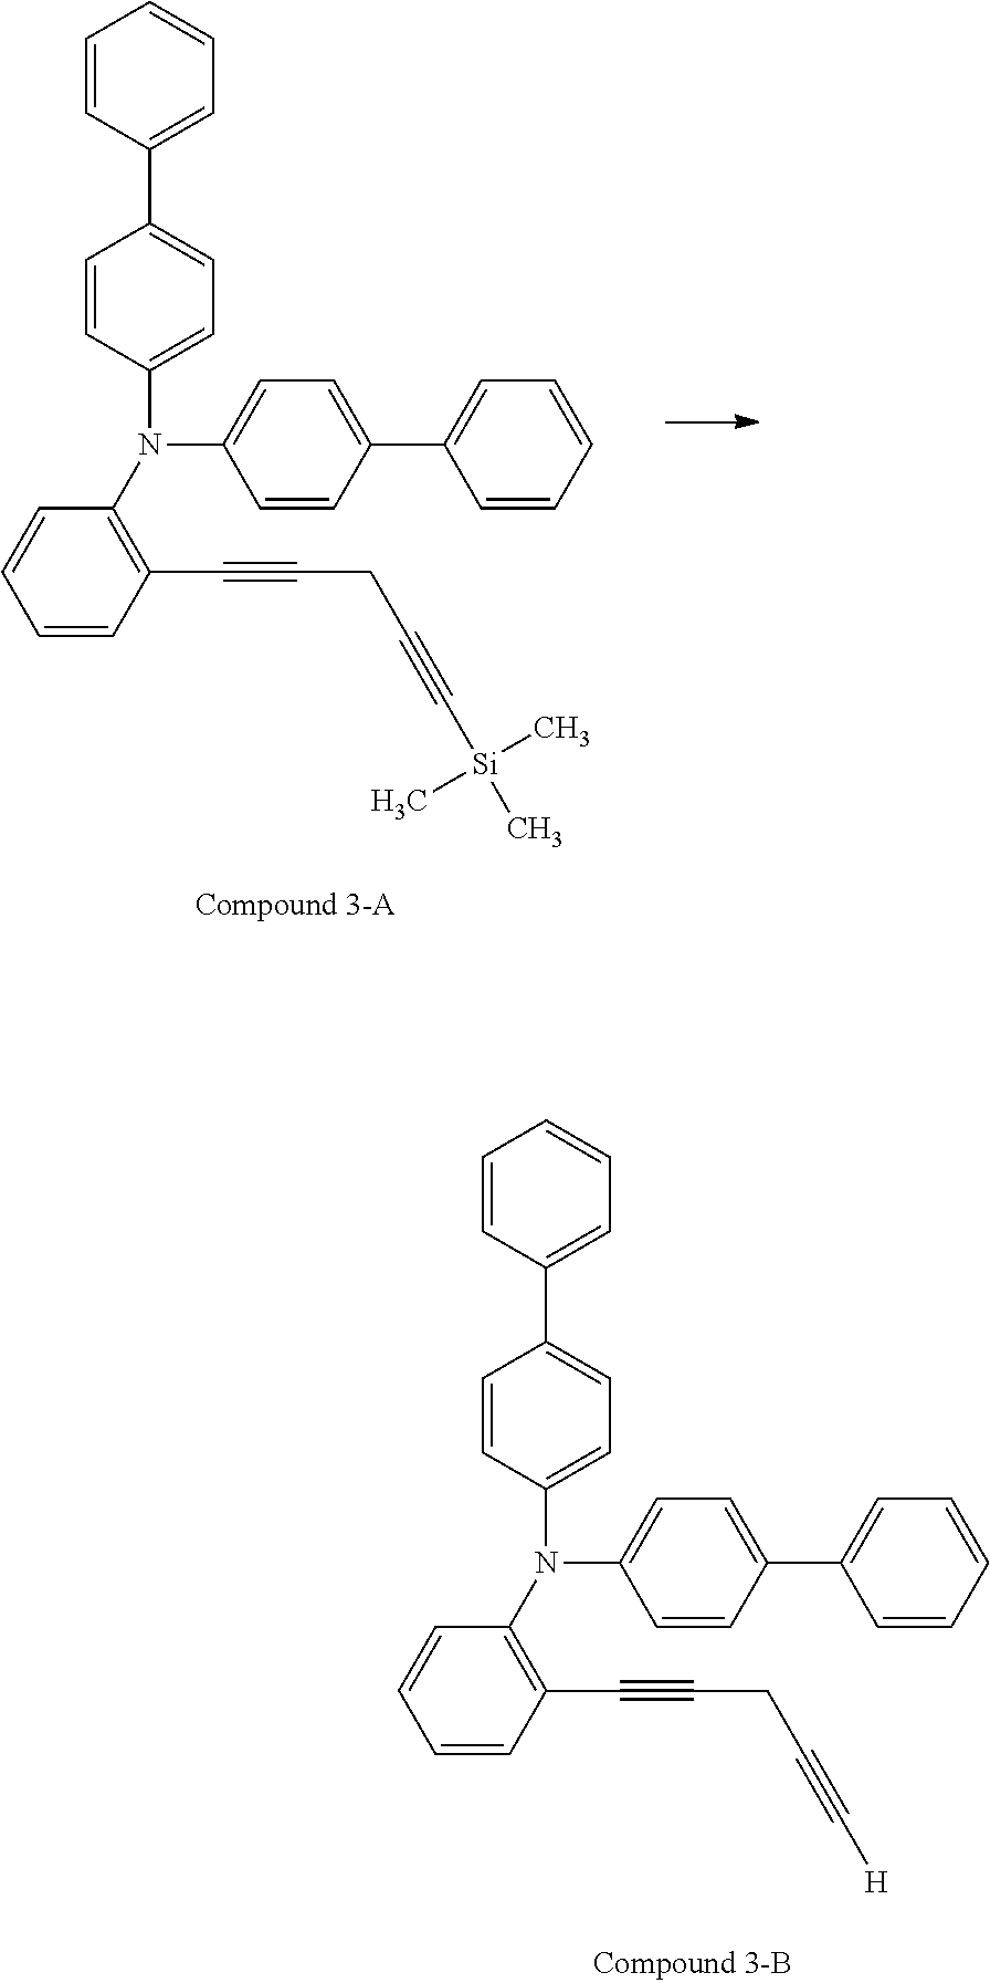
C1=CC(N(C2=CC=C(C3=CC=CC=C3)C=C2)C2=C(C#CCC#C[Si](C)(C)C)C=CC=C2)=CC=C1C1=CC=CC=C1.C1=CC(N(C2=CC=C(C3=CC=CC=C3)C=C2)C2=C(C#CCC#C[H])C=CC=C2)=CC=C1C1=CC=CC=C1
